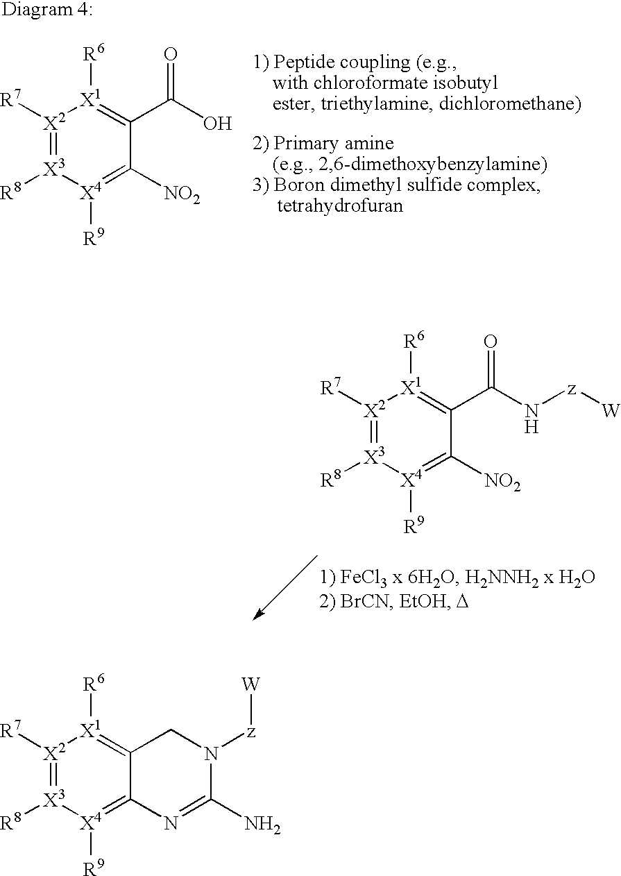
[X2]1([R7])=[X3]([R8])[X4]([R9])=C([NO2])C(C(O)=O)=[X1]1[R6].[X2]1([R7])=[X3]([R8])[X4]([R9])=C([NO2])C(C(N[z][W])=O)=[X1]1[R6].[X2]1([R7])=[X3]([R8])[X4]([R9])=C2C(=[X1]1[R6])CN([z][W])C(N)=N2
